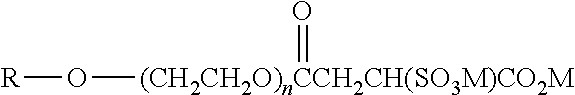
O=[(CH2CH2O)nCCH2CH(SO3M)CO2M]O[R]
